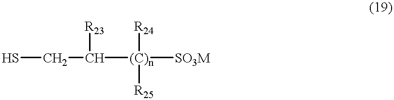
SCC([R23])[(C)n]([R24])([R25])[SO3M]
